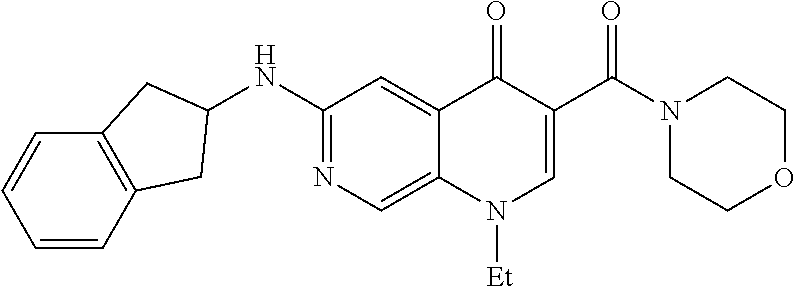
C1=CC2=C(C=C1)CC(NC1=NC=C3C(=C1)C(=O)C(C(N1CCOCC1)=O)=CN3[Et])C2
